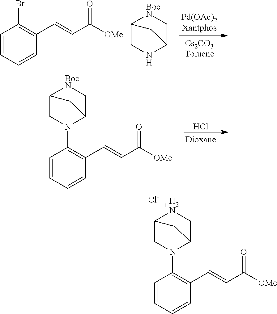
C1=CC=CC(C=CC([OMe])=O)=C1N1CC2[H2N]CC1C2.[Cl-].C1=CC=CC(C=CC([OMe])=O)=C1Br.C12CNC(C[BocN]1)C2.Cl.C1=CC=CC(C=CC([OMe])=O)=C1N1CC2[BocN]CC1C2
